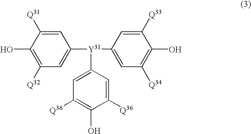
OC1=C([Q32])C=C([Y31](C2=CC([Q34])=C(O)C([Q33])=C2)C2=CC([Q36])=C(O)C([Q36])=C2)C=C1[Q31]
